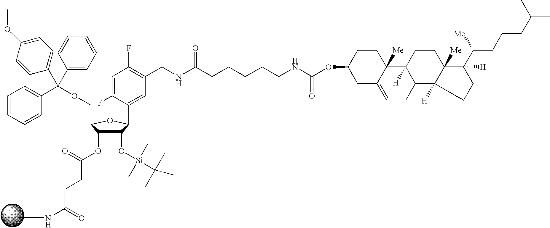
C1(O[Si](C(C)(C)C)(C)C)C(OC(CCC(NC)=O)=O)C(COC(C2=CC=CC=C2)(C2=CC=C(OC)C=C2)C2=CC=CC=C2)OC1C1=CC(CNC(CCCCCNC(OC2CC3=CCC4C([H])(C3([Me])CC2)CCC2([Me])C4([H])CCC2(C(CCCC(C)C)[Me])[H])=O)=O)=C(F)C=C1F
